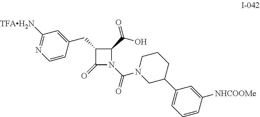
C1=CC([NHCOOMe])=CC(C2CN(C(=O)N3C(=O)C(CC4=CC([TFAH2N])=NC=C4)C3C(=O)O)CCC2)=C1
